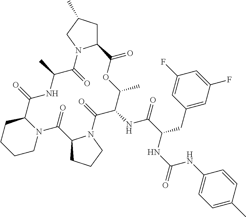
C12CC(C)CN1C(=O)C(C)NC(=O)C1CCCCN1C(=O)C1CCCN1C(=O)C(NC(=O)C(CC1=CC(F)=CC(F)=C1)NC(=O)NC1=CC=C(C)C=C1)C(C)OC2=O
